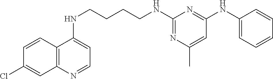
C1=CC2=C(C=C1Cl)N=CC=C2NCCCCNC1=NC(C)=CC(NC2=CC=CC=C2)=N1
